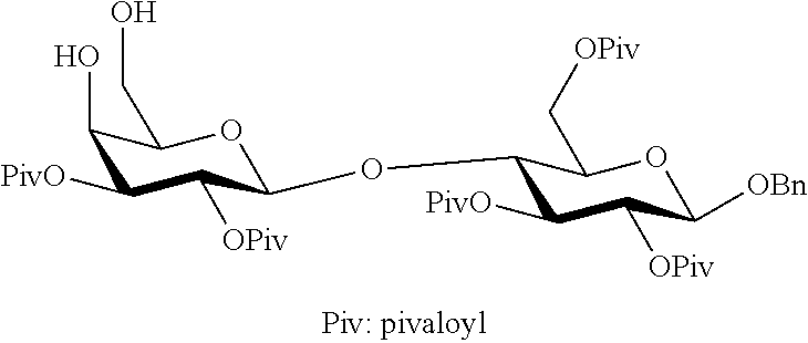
C1([PivO])C([OPiv])C(OC2C([PivO])C([OPiv])C([OBn])OC2C[OPiv])OC(CO)C1O
